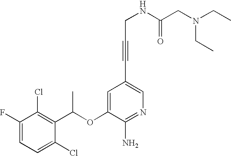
C1=C(F)C(Cl)=C(C(OC2=CC(C#CCNC(CN(CC)CC)=O)=CN=C2N)C)C(Cl)=C1
